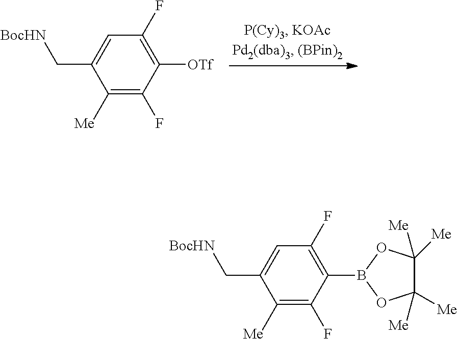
C1([Me])=C(F)C([OTf])=C(F)C=C1C[BocHN].C1([Me])=C(F)C(B2OC([Me])([Me])C([Me])([Me])O2)=C(F)C=C1C[BocHN]
